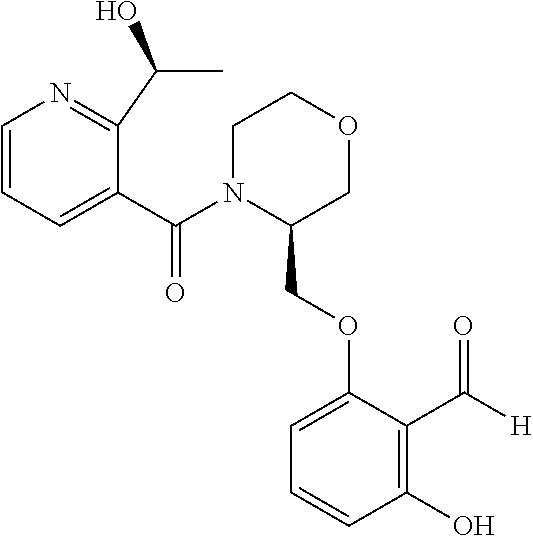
C1(C(N2C(COC3=CC=CC(O)=C3C([H])=O)COCC2)=O)=CC=CN=C1C(C)O
